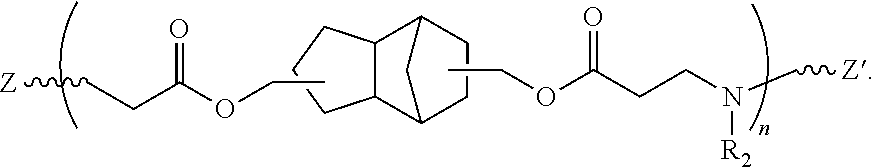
O(C(CC[Z])=O)CC.CCOC(CCN(C[Z])[R2])=O.C12C3C(C(C1)CC2)CCC3
